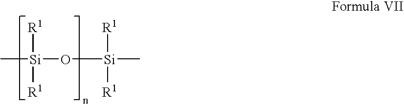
[R1][Si]([R1])(C)O[Si](C)([R1])[R1]
